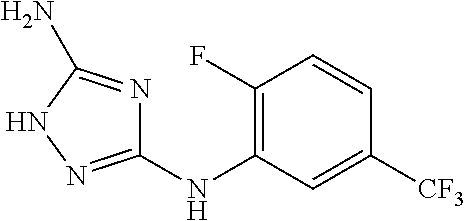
C1(NC2=C(F)C=CC([CF3])=C2)=NNC(N)=N1
